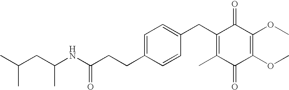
C1(=O)C(C)=C(CC2=CC=C(CCC(=O)NC(CC(C)C)C)C=C2)C(=O)C(OC)=C1OC
